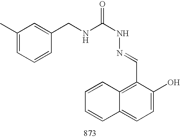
C1(C=NNC(NCC2=CC(C)=CC=C2)=O)=C2C(=CC=C1O)C=CC=C2
